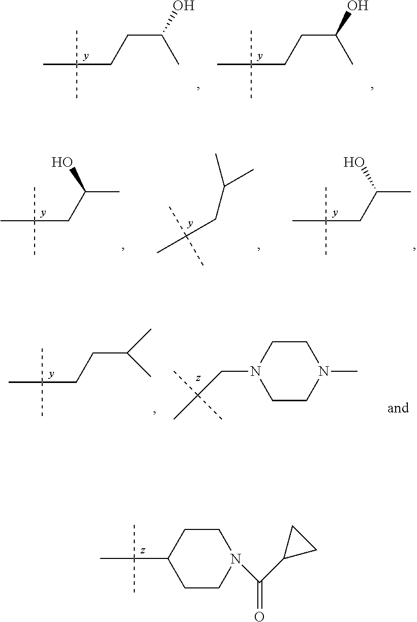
CC(CCC(O)C)(C)C.CC(CCC(O)C)(C)C.CC(CCC(C)C)(C)C.CC(CN1CCN(C)CC1)(C)C.CC(C1CCN(C(=O)C2CC2)CC1)(C)C.CC(CC(C)O)(C)C.CC(CC(C)O)(C)C.CC(CC(C)C)(C)C
